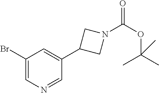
C1(Br)=CN=CC(C2CN(C(OC(C)(C)C)=O)C2)=C1
